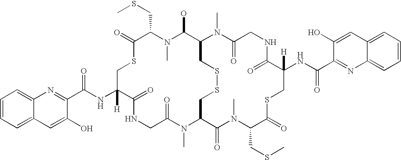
C1=CC=C2C(=C1)N=C(C(NC1([H])C(=O)NCC(=O)N(C)C3C(=O)N(C)C(CSC)C(=O)SCC(NC(C4=NC5=CC=CC=C5C=C4O)=O)([H])C(=O)NCC(=O)N(C)C(C(O)N(C)C(CSC)C(=O)SC1)CSSC3)=O)C(O)=C2
